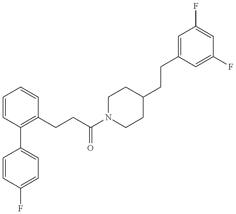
C1=CC(F)=CC=C1C1=C(CCC(N2CCC(CCC3=CC(F)=CC(F)=C3)CC2)=O)C=CC=C1
